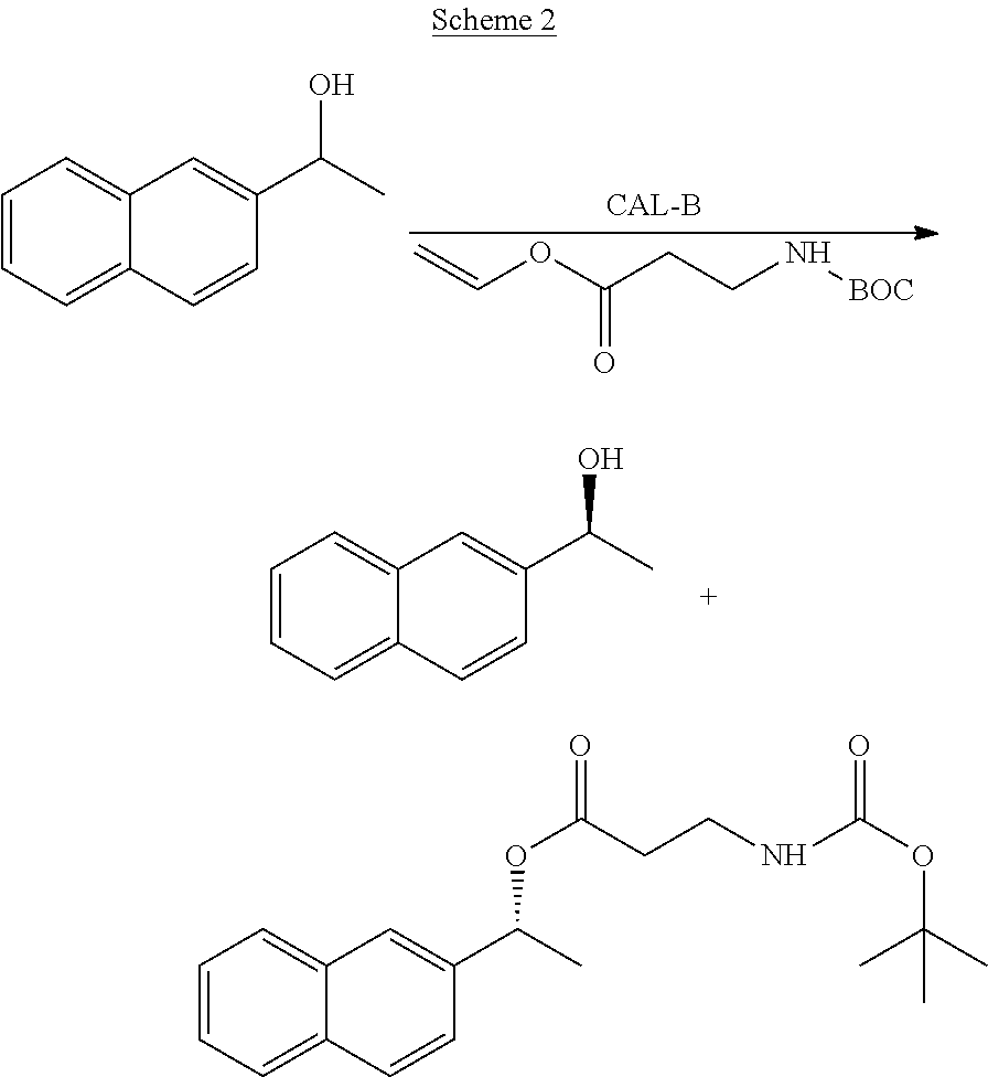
C1=CC=C2C(=C1)C=C(C(C)O)C=C2.C(OC(CCN[BOC])=O)=C.C1=CC=C2C(=C1)C=C(C(C)O)C=C2.C1=CC=C2C(=C1)C=C(C(C)OC(=O)CCNC(OC(C)(C)C)=O)C=C2
